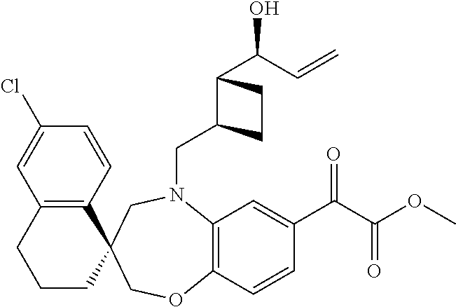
C(N1C2=C(C=CC(C(=O)C(OC)=O)=C2)OCC2(C3=C(C=C(Cl)C=C3)CCC2)C1)C1C(C(O)C=C)CC1
